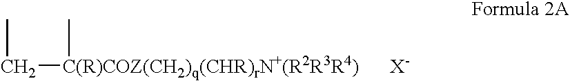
C([C(R)COZ(CH2)q(CHR)rN+(R2R3R4)]C)C.[X-]
